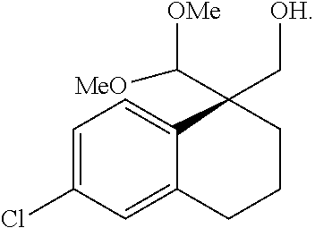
C1=C(Cl)C=C2C(=C1)C(C([OMe])[MeO])(C[OH])CCC2
